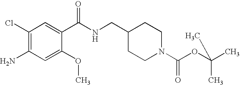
C1(CNC(C2=CC(Cl)=C(N)C=C2OC)=O)CCN(C(OC(C)(C)C)=O)CC1
